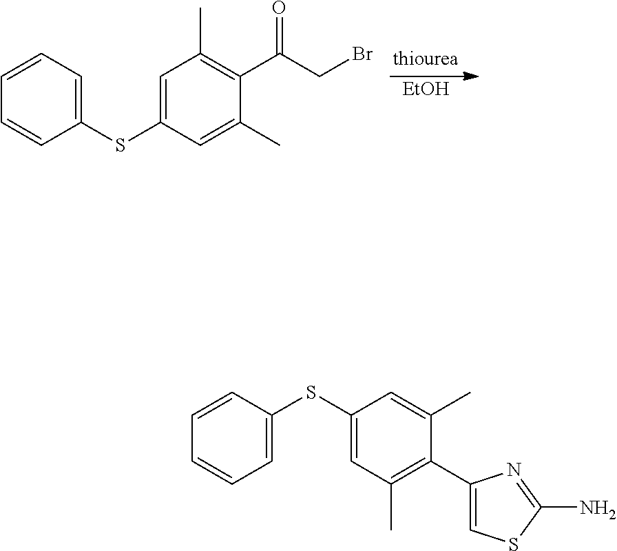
[EtOH].C1=C(SC2=CC=CC=C2)C=C(C)C(C(CBr)=O)=C1C.C1=C(SC2=CC=CC=C2)C=C(C)C(C2=CSC(N)=N2)=C1C
